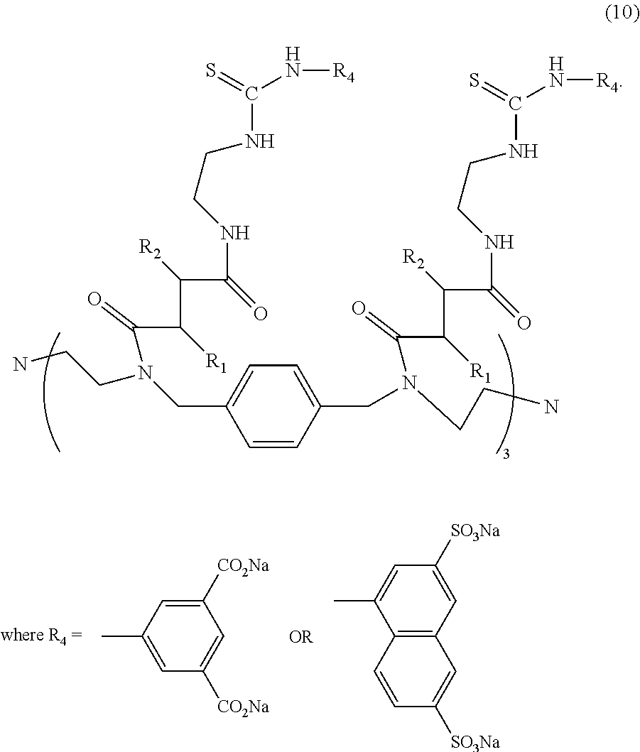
NCCN(CC1=CC=C(CN(CCN)C(C(C(C(NCCNC(N[R4])=S)=O)[R2])[R1])=O)C=C1)C(C(C(C(NCCNC(N[R4])=S)=O)[R2])[R1])=O.C1(C)=CC([CO2Na])=CC([CO2Na])=C1.C1(C)=CC([SO3Na])=CC2=C1C=CC([SO3Na])=C2
